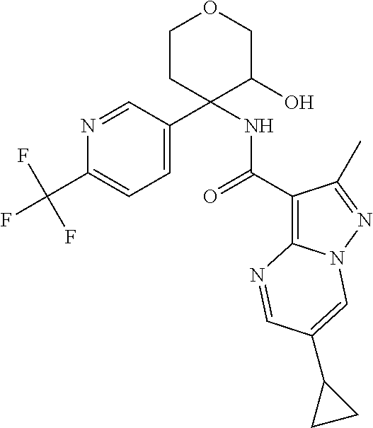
C1=C(C2(NC(C3=C4N(N=C3C)C=C(C3CC3)C=N4)=O)C(O)COCC2)C=NC(C(F)(F)F)=C1
